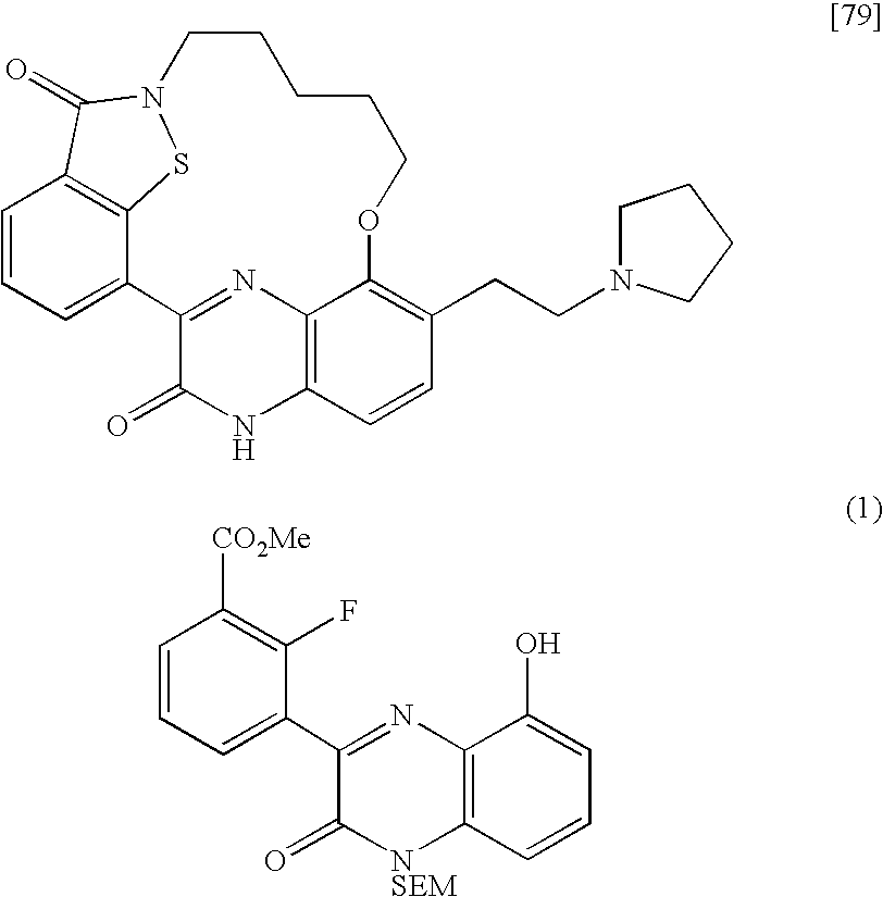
C1=CC=C2C3=C1C(=O)N(S3)CCCCCOC1=C(CCN3CCCC3)C=CC3=C1N=C2C(=O)N3.C1=CC=C(C2=NC3=C([NSEM]C2=O)C=CC=C3O)C(F)=C1[CO2Me]
